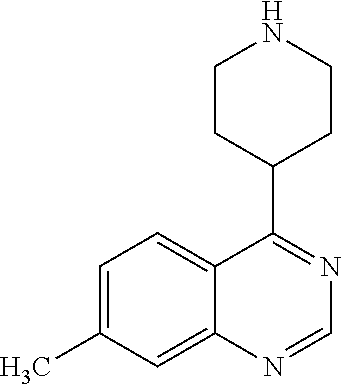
N1=C(C2CCNCC2)C2=CC=C(C)C=C2N=C1
